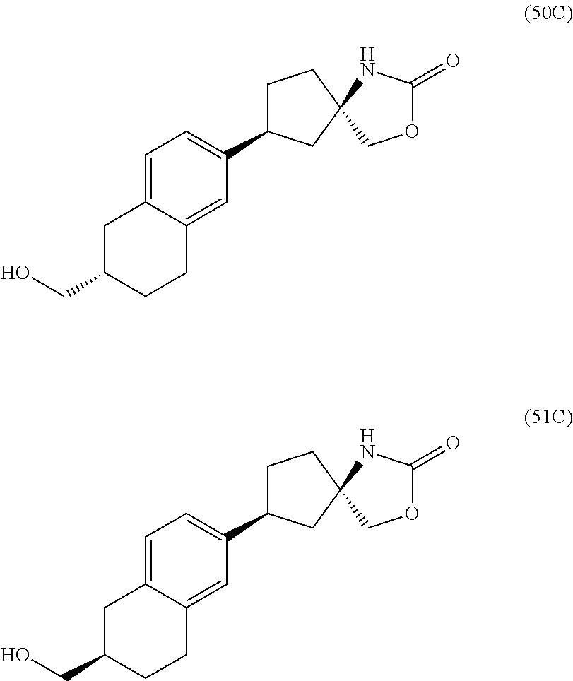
OCC1CCC2=CC(C3CCC4(C3)COC(=O)N4)=CC=C2C1.OCC1CCC2=CC(C3CCC4(C3)COC(=O)N4)=CC=C2C1
